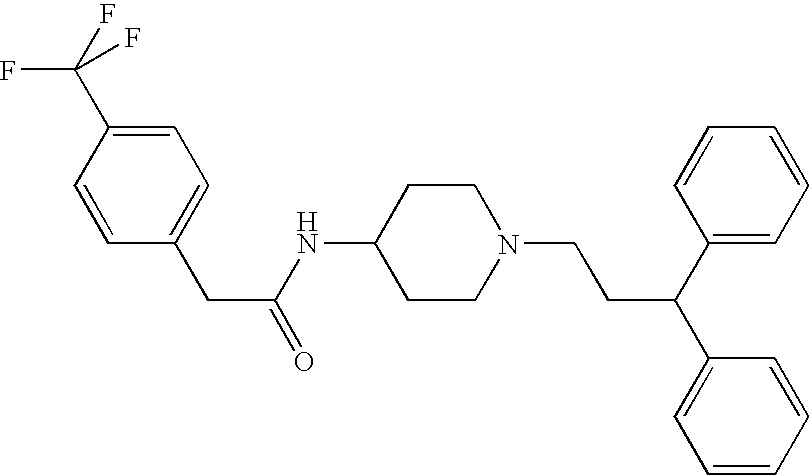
C1=CC(CC(=O)NC2CCN(CCC(C3=CC=CC=C3)C3=CC=CC=C3)CC2)=CC=C1C(F)(F)F
